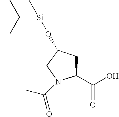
C1(C(O)=O)CC(O[Si](C)(C(C)(C)C)C)CN1C(C)=O
